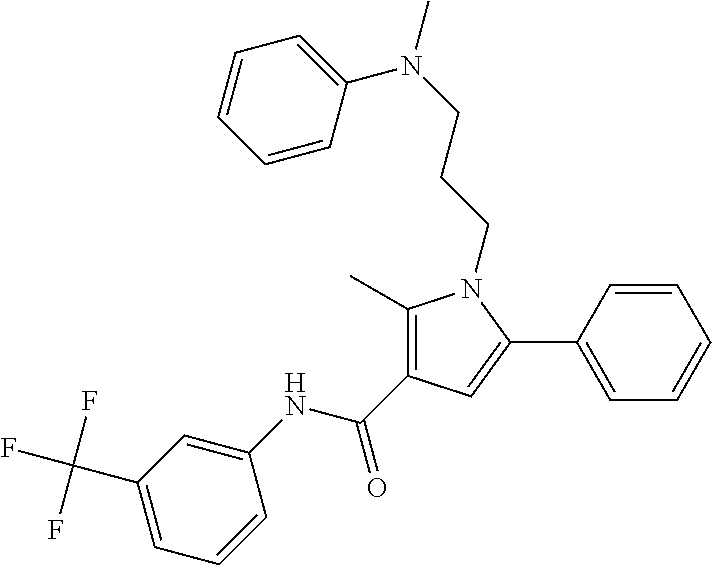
C1(C)=C(C(NC2=CC(C(F)(F)F)=CC=C2)=O)C=C(C2=CC=CC=C2)N1CCCN(C)C1=CC=CC=C1
